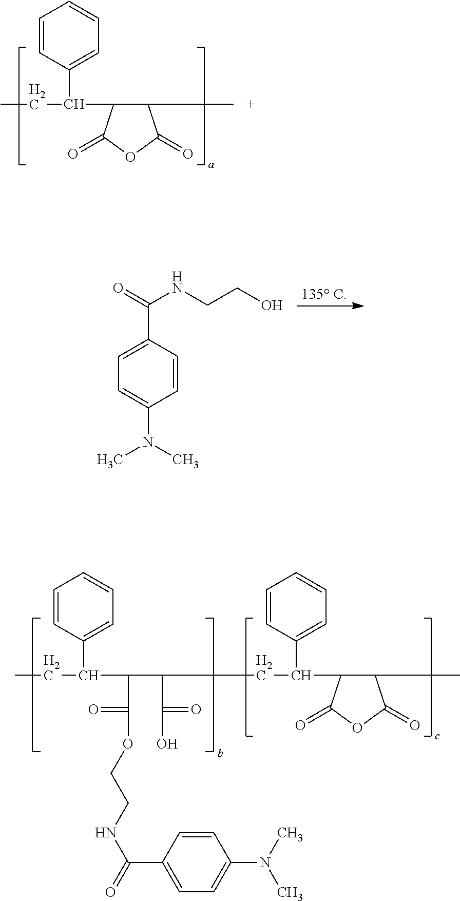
C1=CC(C(CC)C(C(=O)OCCNC(=O)C2=CC=C(N(C)C)C=C2)C(C(=O)O)CC(C2=CC=CC=C2)C2C(C)C(=O)OC2=O)=CC=C1.CCC(C1=CC=CC=C1)C1C(C)C(=O)OC1=O.C1=CC(C(=O)NCCO)=CC=C1N(C)C
